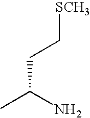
CC(N)CC[SCH3]
